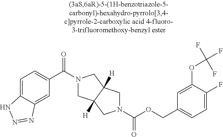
C1(C(=O)N2CC3([H])C([H])(C2)CN(C(OCC2=CC=C(F)C(OC(F)(F)F)=C2)=O)C3)=CC=C2C(=C1)N=NN2
